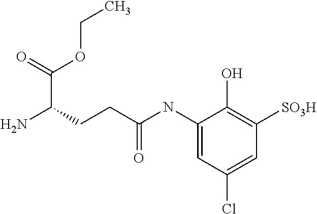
C1(NC(CCC(N)C(=O)OCC)=O)=CC(Cl)=CC([SO3H])=C1O
